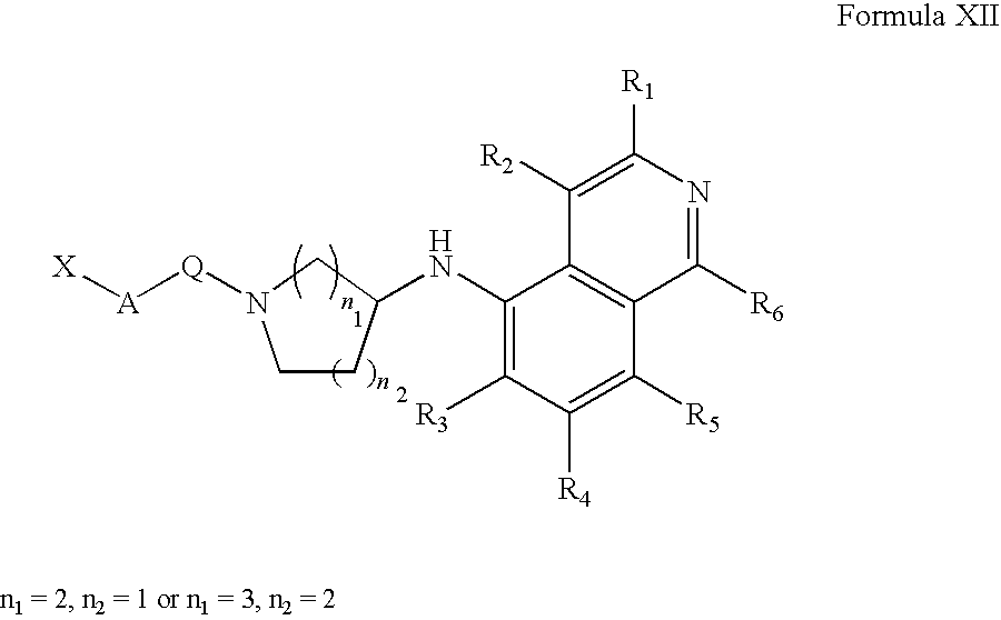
C1CC(NC2=C([R3])C([R4])=C([R5])C3=C2C([R2])=C([R1])N=C3[R6])CN1[Q][A][X]
